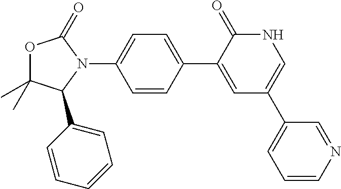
O1C(C)(C)C(C2=CC=CC=C2)N(C2=CC=C(C3=CC(C4=CC=CN=C4)=CNC3=O)C=C2)C1=O
